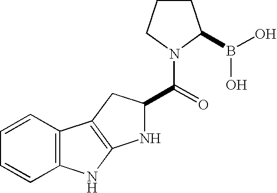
N1C(C(=O)N2C(B(O)O)CCC2)CC2=C1NC1=C2C=CC=C1
